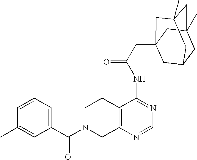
C1N(C(C2=CC=CC(C)=C2)=O)CC2=C(C1)C(NC(=O)CC13CC4CC(C)(CC(C)(C1)C4)C3)=NC=N2
